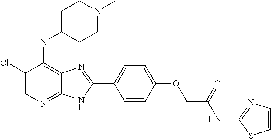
C1(Cl)=CN=C2C(=C1NC1CCN(C)CC1)N=C(C1=CC=C(OCC(NC3=NC=CS3)=O)C=C1)N2
